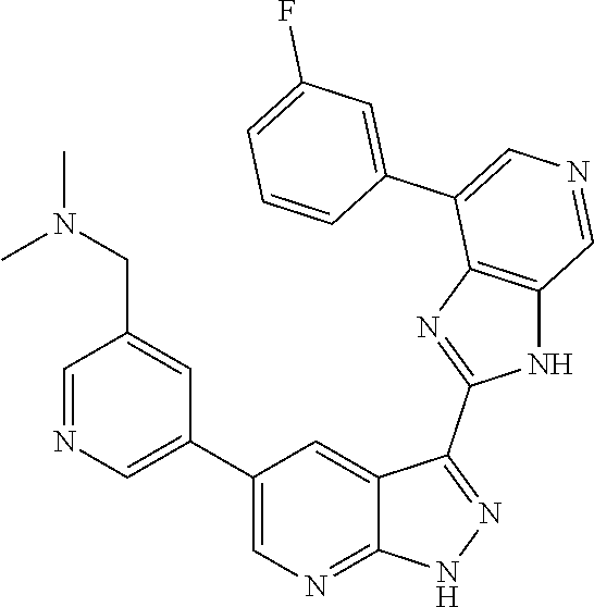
C1(C2=CN=CC(CN(C)C)=C2)=CN=C2C(=C1)C(C1=NC3=C(N1)C=NC=C3C1=CC(F)=CC=C1)=NN2
